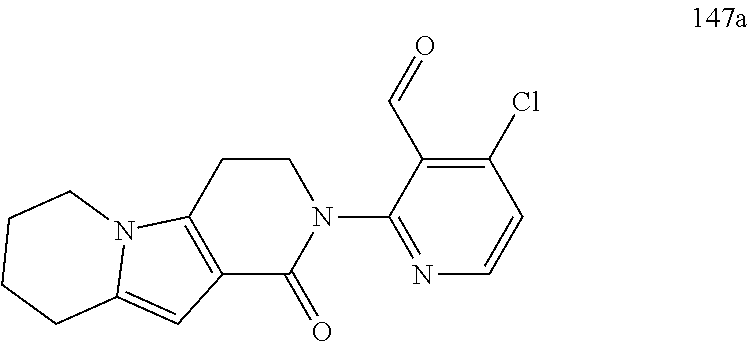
C1C2=C(C(=O)N(C3=NC=CC(Cl)=C3C=O)C1)C=C1N2CCCC1
